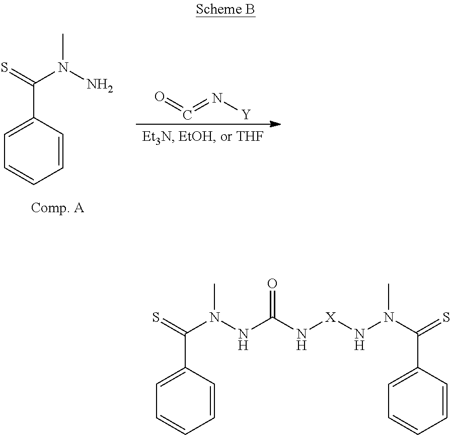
C1=C(C(=S)N(N)C)C=CC=C1.N([Y])=C=O.C1=C(C(=S)N(NC(N[X]NN(C(=S)C2=CC=CC=C2)C)=O)C)C=CC=C1
